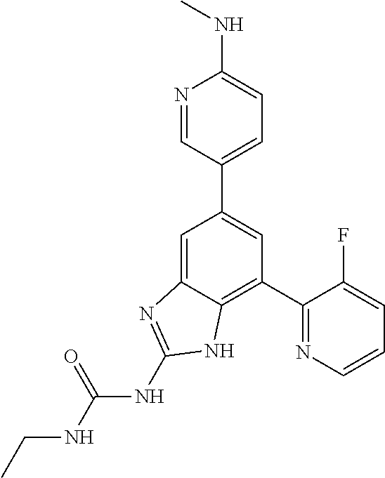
C1(C2=NC=CC=C2F)=C2C(=CC(C3=CC=C(NC)N=C3)=C1)N=C(NC(NCC)=O)N2
